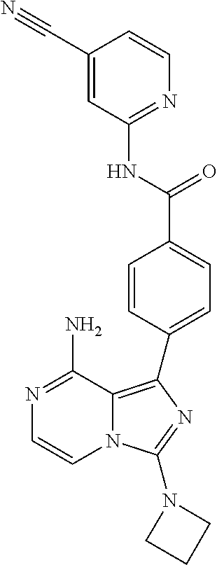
N1=C(N)C2=C(C3=CC=C(C(=O)NC4=NC=CC(C#N)=C4)C=C3)N=C(N3CCC3)N2C=C1
